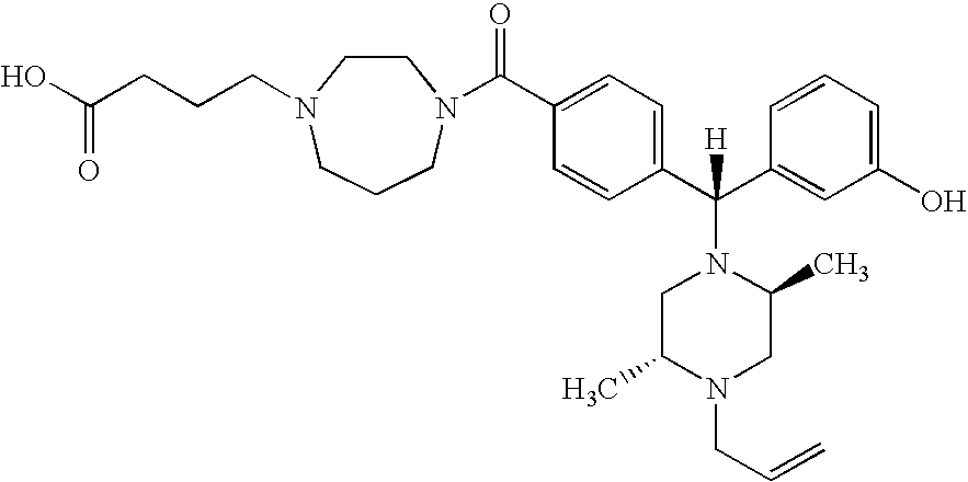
C1=CC(C(C2=CC(O)=CC=C2)(N2CC(C)N(CC=C)CC2C)[H])=CC=C1C(=O)N1CCN(CCCC(O)=O)CCC1
